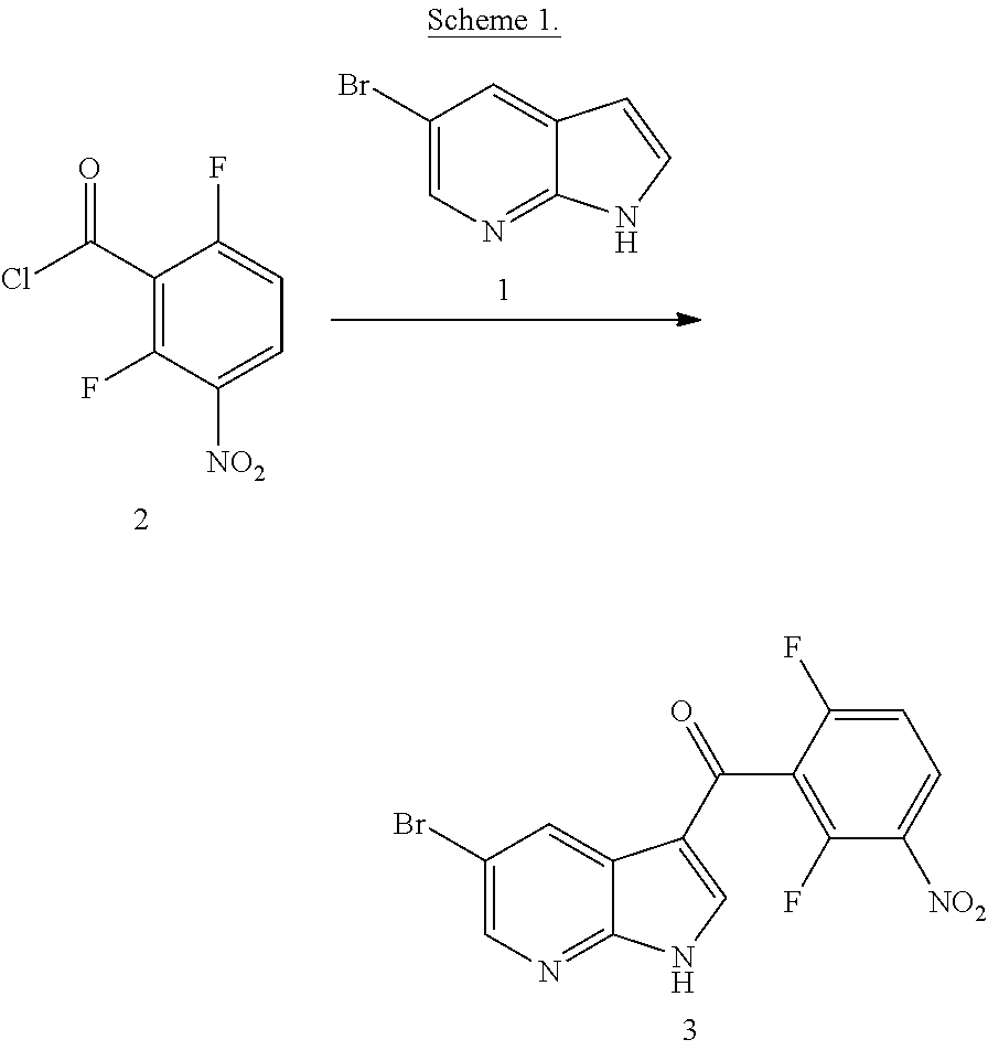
C1(Br)=CN=C2C(=C1)C=CN2.C1(C(Cl)=O)=C(F)C([NO2])=CC=C1F.C1(Br)=CN=C2C(=C1)C(C(=O)C1=C(F)C([NO2])=CC=C1F)=CN2
